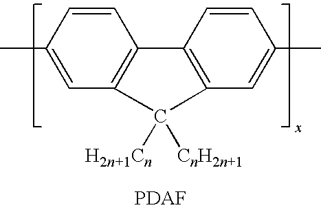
CC1=CC2=C(C=C1)C1=C(C=C(C)C=C1)C2([H2n+1Cn])[CnH2n+1]
